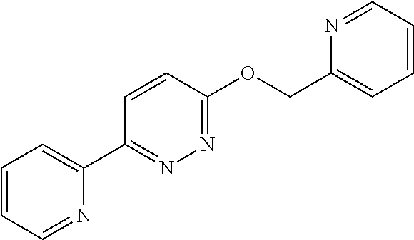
C1=CC=NC(C2=NN=C(OCC3=CC=CC=N3)C=C2)=C1
